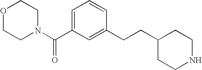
C1=C(C(N2CCOCC2)=O)C=C(CCC2CCNCC2)C=C1
